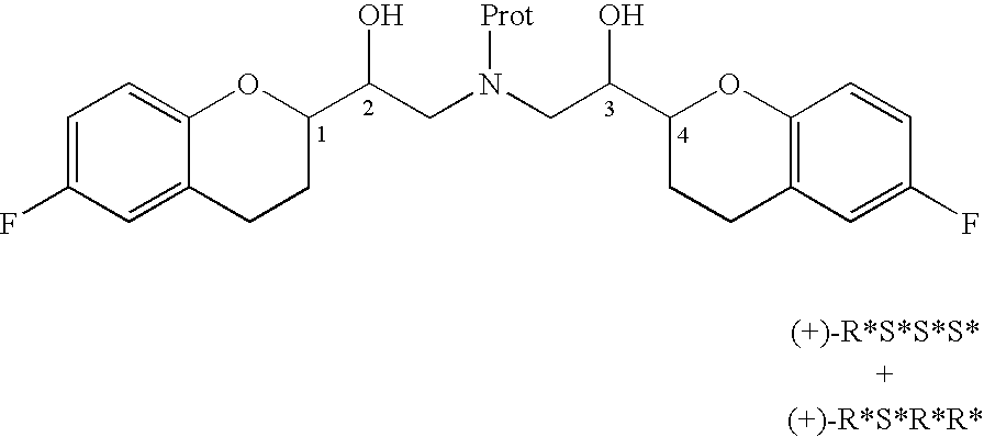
C1=C(F)C=C2C(=C1)OC(C(CN(CC(C1CCC3=C(O1)C=CC(F)=C3)O)[Prot])O)CC2
